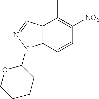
C12=C(C=CC([NO2])=C1C)N(C1OCCCC1)N=C2
